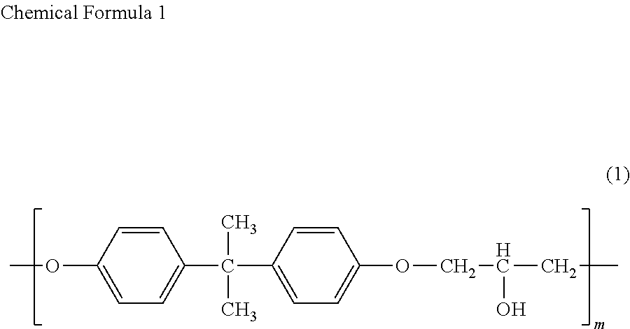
C1=CC(OC)=CC=C1C(C)(C)C1=CC=C(OCC(O)CC)C=C1
